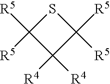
C1([R5])([R5])C([R4])([R4])C([R5])([R5])S1
